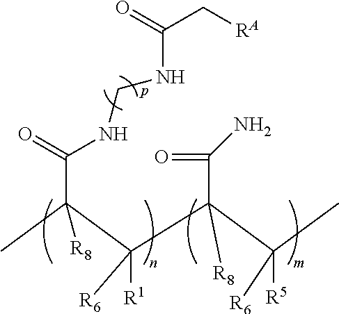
CC(C(C(C(C)([R5])[R6])(C(=O)N)[R8])([R1])[R6])(C(=O)NCNC(C[RA])=O)[R8]
